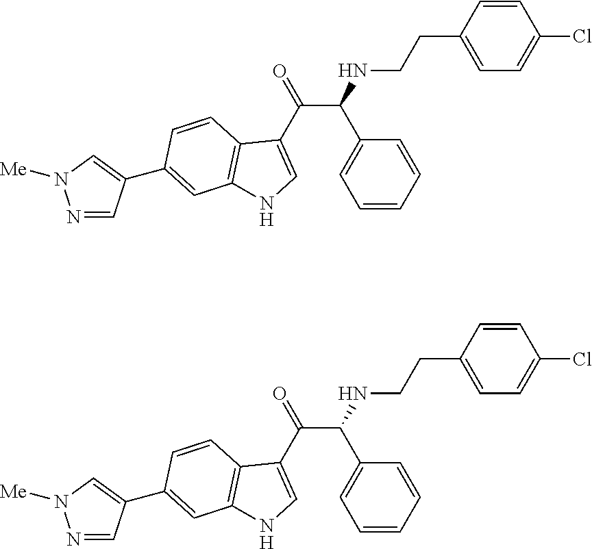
C(C(NCCC1=CC=C(Cl)C=C1)C1=CC=CC=C1)(C1=CNC2=C1C=CC(C1=CN([Me])N=C1)=C2)=O.C(C(NCCC1=CC=C(Cl)C=C1)C1=CC=CC=C1)(C1=CNC2=C1C=CC(C1=CN([Me])N=C1)=C2)=O
